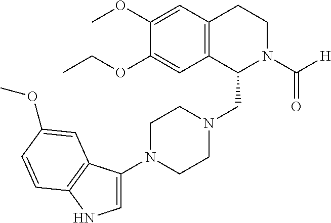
C(OC1=CC2=C(C=C1OC)CCN(C([H])=O)C2CN1CCN(C2=CNC3=C2C=C(OC)C=C3)CC1)C
